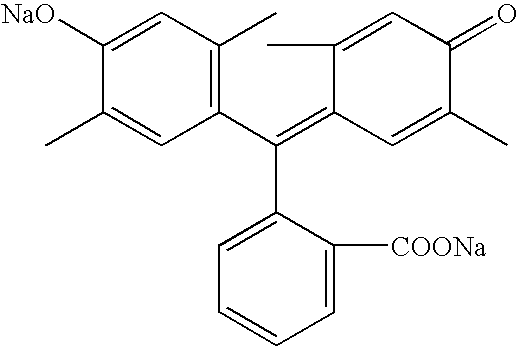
C(C1=CC=CC=C1[COONa])(C1=C(C)C=C([NaO])C(C)=C1)=C1C=C(C)C(=O)C=C1C
